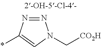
N1=NC(*)=CN1C[CO2H]
